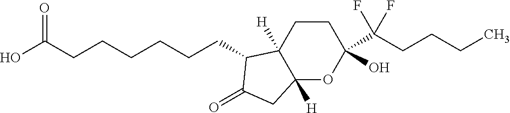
OC(CCCCCCC1C2([H])C([H])(OC(C(CCCC)(F)F)(O)CC2)CC1=O)=O
